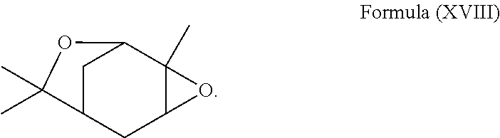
C1C2CC3C(C)(C1OC2(C)C)O3
